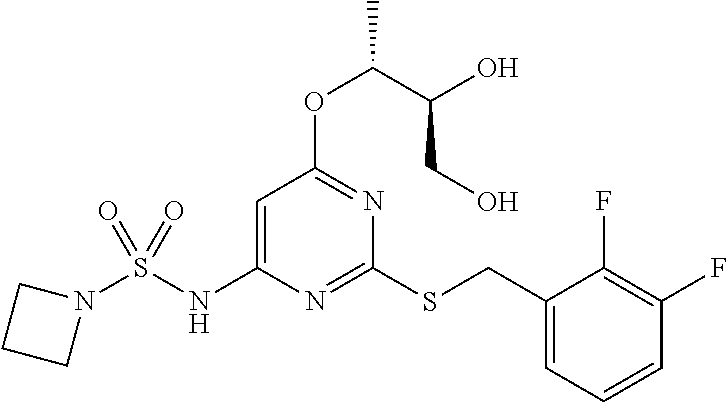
C1=C(NS(N2CCC2)(=O)=O)N=C(SCC2=CC=CC(F)=C2F)N=C1OC(C)C(O)CO
